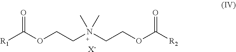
[R1]C(OCCN(CCOC([R2])=O)(C)C)=O.[X-]
